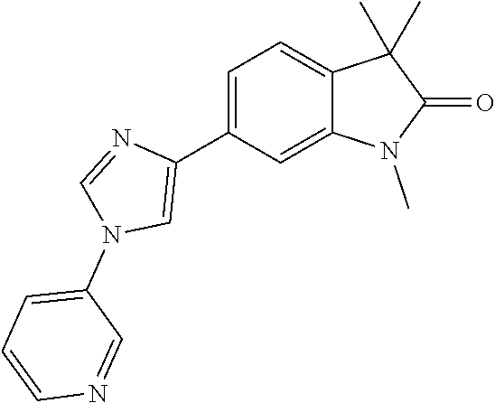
C1=C(C2=CN(C3=CC=CN=C3)C=N2)C=C2C(=C1)C(C)(C)C(=O)N2C
